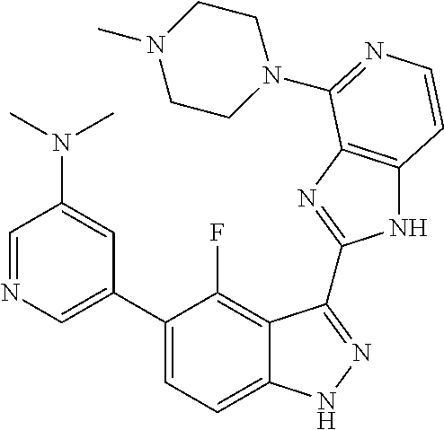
C1=C(C2=CC=C3C(=C2F)C(C2=NC4=C(N2)C=CN=C4N2CCN(C)CC2)=NN3)C=C(N(C)C)C=N1
